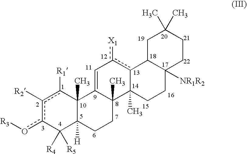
C1=C2C(C)(C3(C)c(c1[X1])C1C([NR1R2])(CC3)CCC(C)(C)C1)CCC1([H])C2(C)c([R1])c([R2])c(o[R3])C1([R5])[R4]
